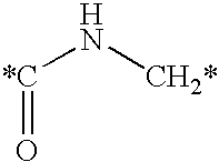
[*C](N[CH2*])=O
